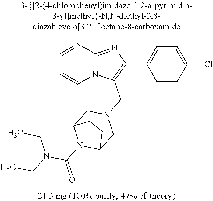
C1=CC(Cl)=CC=C1C1=C(CN2CC3N(C(=O)N(CC)CC)C(C2)CC3)N2C(=N1)N=CC=C2
